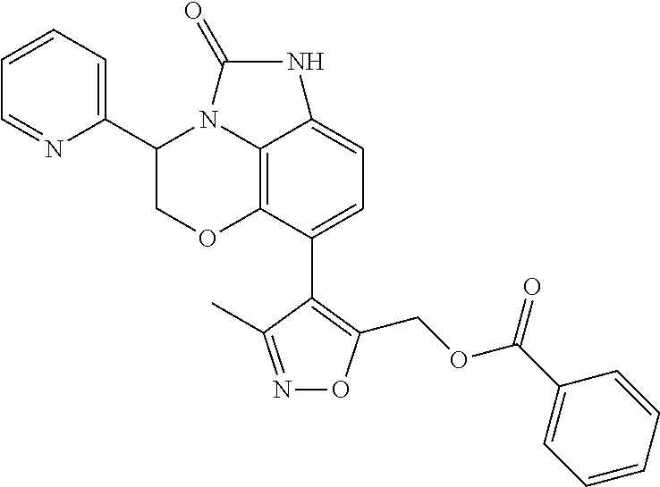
C1(C2=CC=C3C4=C2OCC(C2=CC=CC=N2)N4C(=O)N3)=C(COC(C2=CC=CC=C2)=O)ON=C1C
